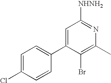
C1=C(Cl)C=CC(C2=CC([NHNH2])=NC(C)=C2Br)=C1
